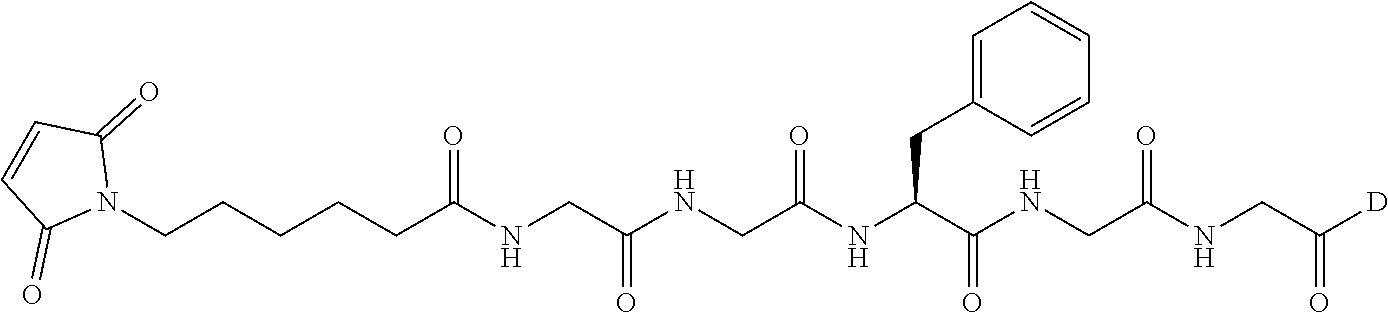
C(C(NC(C(NCC(NCC([D])=O)=O)=O)CC1=CC=CC=C1)=O)NC(CNC(CCCCCN1C(=O)C=CC1=O)=O)=O
